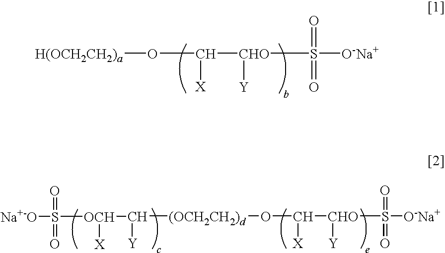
[H(OCH2CH2)a]OC([CHO](S([O-Na+])(=O)=O)[Y])[X].[Na+-O]S([OCH](C([(OCH2CH2)d]OC([CHO]([Y])S([O-Na+])(=O)=O)[X])[Y])[X])(=O)=O
